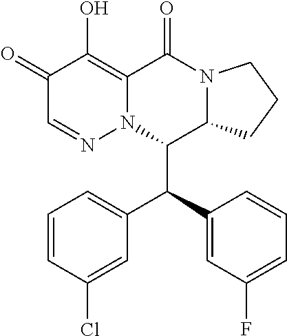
C1=CC(Cl)=CC(C(C2=CC(F)=CC=C2)C2C3N(C(=O)C4=C(O)C(=O)C=NN24)CCC3)=C1
